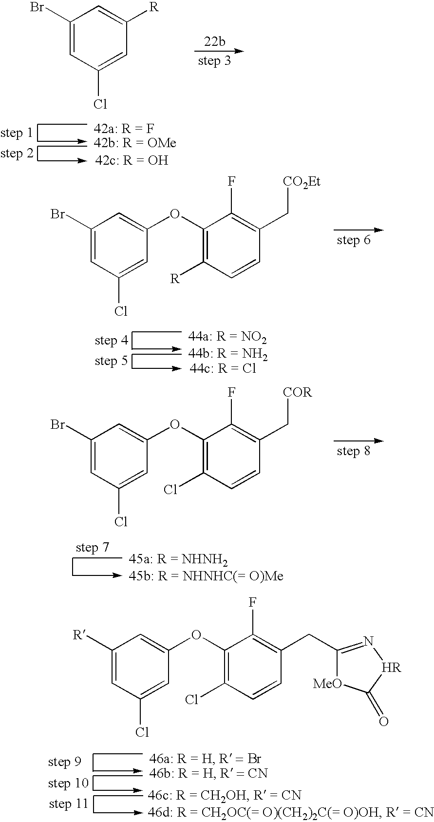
C1=C(Br)C=C([R])C=C1Cl.C1=C(Br)C=C(OC2=C([R])C=CC(C[CO2Et])=C2F)C=C1Cl.C1=C(Br)C=C(OC2=C(Cl)C=CC(C[COR])=C2F)C=C1Cl.C1=C([R])C=C(OC2=C(Cl)C=CC(CC3=N[HR]C(=O)[MeO]3)=C2F)C=C1Cl
